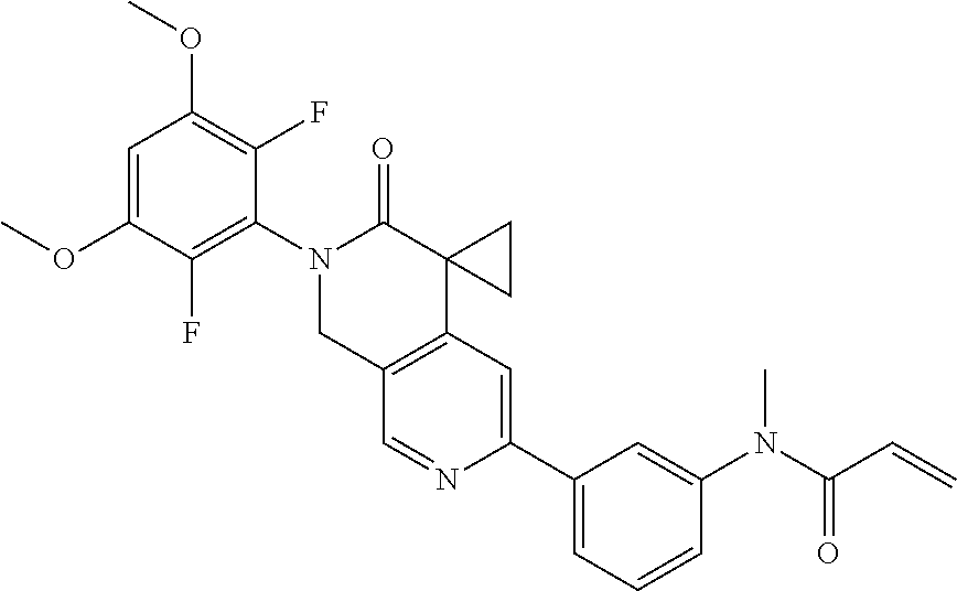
C1=C(OC)C(F)=C(N2CC3=C(C4(C2=O)CC4)C=C(C2=CC=CC(N(C(C=C)=O)C)=C2)N=C3)C(F)=C1OC
